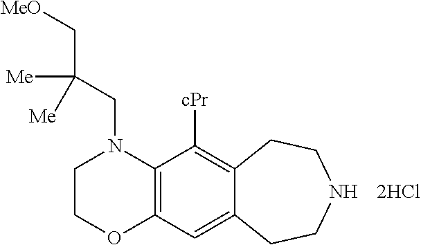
C1COC2=C(N1CC(C[MeO])([Me])[Me])C([cPr])=C1C(=C2)CCNCC1
